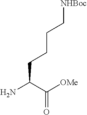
[OMe]C(C(N)CCCC[NHBoc])=O
